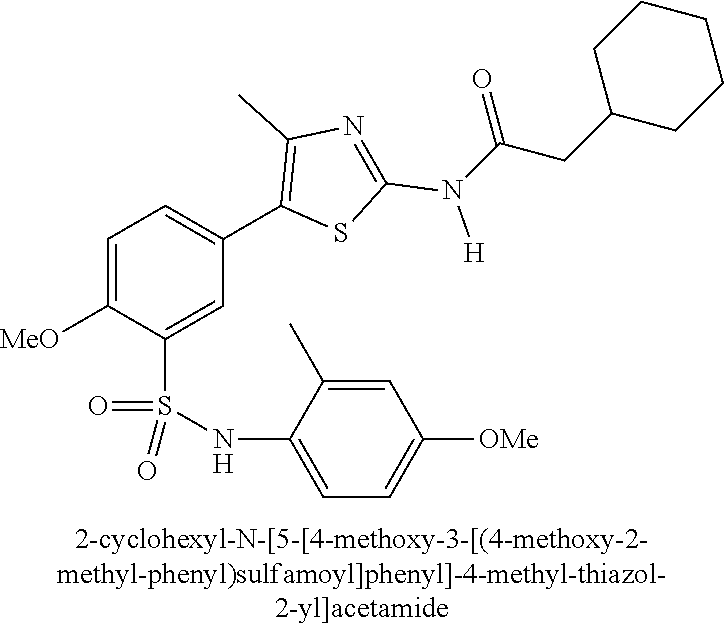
C1=C([MeO])C(S(NC2=CC=C([OMe])C=C2C)(=O)=O)=CC(C2=C(C)N=C(N([H])C(CC3CCCCC3)=O)S2)=C1
